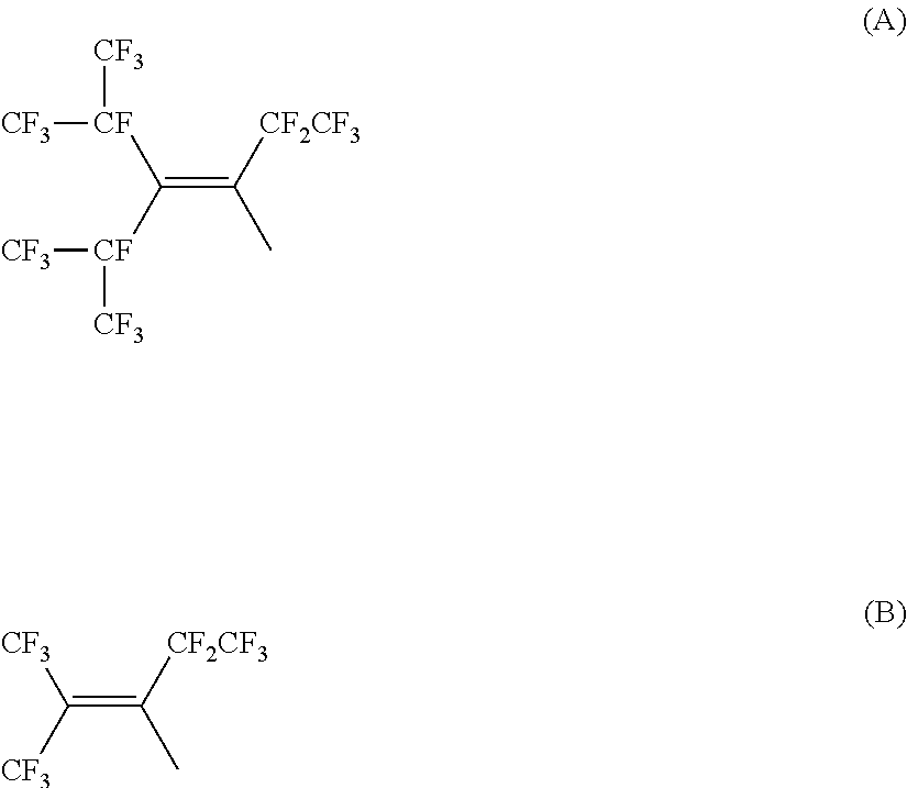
[CF3][CF](C(=C([CF2CF3])C)[CF]([CF3])[CF3])[CF3].[CF3]C(=C([CF2CF3])C)[CF3]
